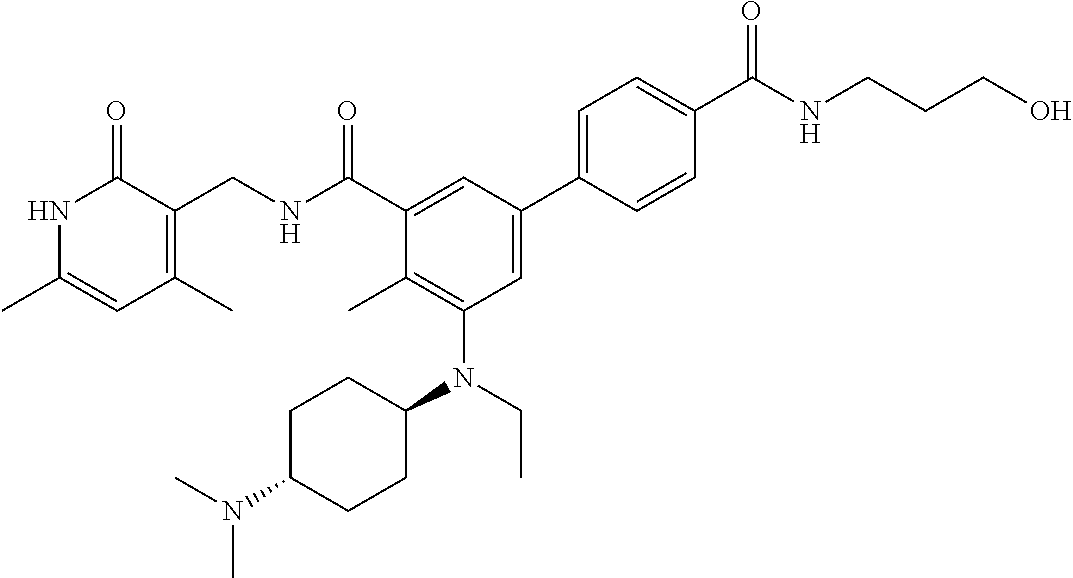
N1C(C)=CC(C)=C(CNC(C2=CC(C3=CC=C(C(NCCCO)=O)C=C3)=CC(N(C3CCC(N(C)C)CC3)CC)=C2C)=O)C1=O
